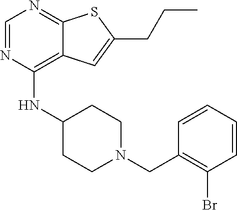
C1=NC(NC2CCN(CC3=C(Br)C=CC=C3)CC2)=C2C(=N1)SC(CCC)=C2
